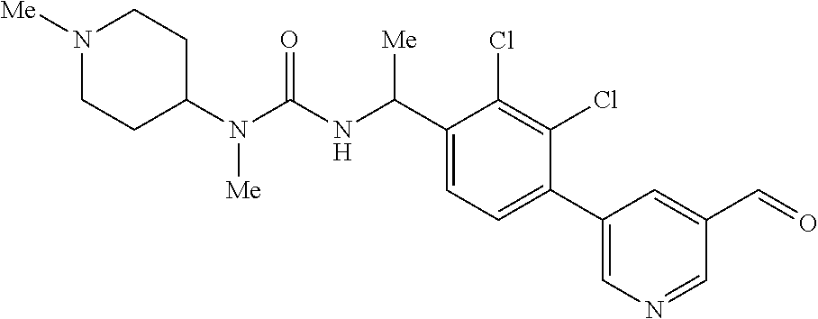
C1(N(C(NC(C2=CC=C(C3=CN=CC(C=O)=C3)C(Cl)=C2Cl)[Me])=O)[Me])CCN([Me])CC1
